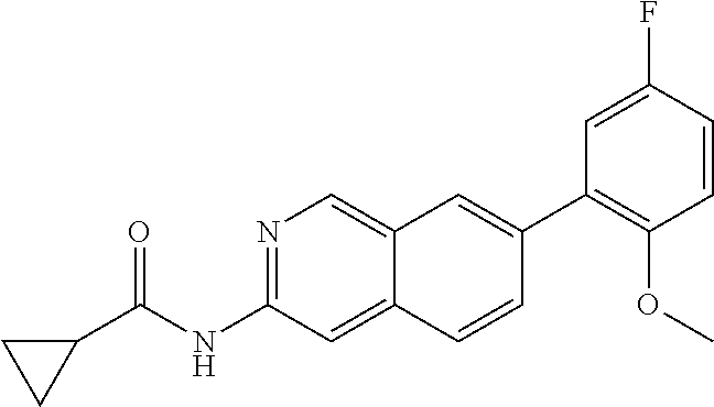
C1=C(F)C=CC(OC)=C1C1=CC2=CN=C(NC(=O)C3CC3)C=C2C=C1
